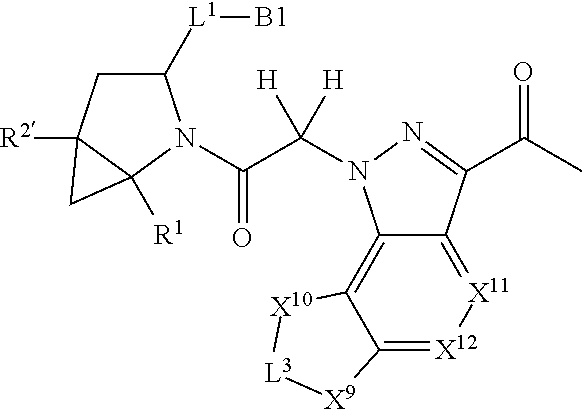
C1([L1][B1])CC2([R2])C([R1])(N1C(C(N1C3=C4C(=[X12][X11]=C3C(C(C)=O)=N1)[X9][L3][X10]4)([H])[H])=O)C2
